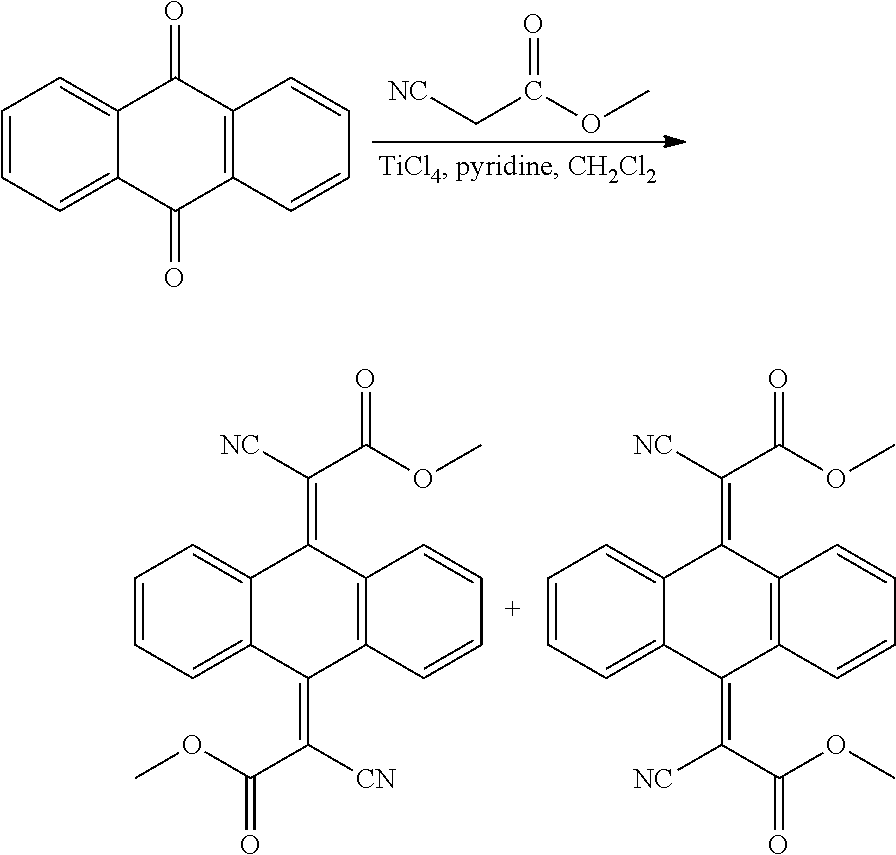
[NC]CC(OC)=O.C1=CC=C2C(=C1)C(=O)C1=C(C2=O)C=CC=C1.C1=CC=C2C(=C1)C(=C([NC])C(OC)=O)C1=C(C2=C([CN])C(OC)=O)C=CC=C1.C1=CC=C2C(=C1)C(=C([NC])C(OC)=O)C1=C(C2=C(C(OC)=O)[NC])C=CC=C1
